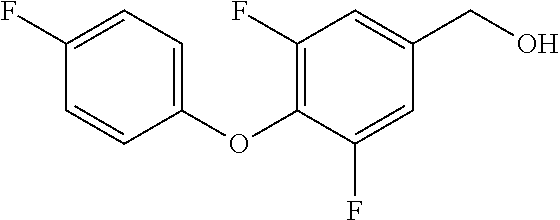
C1(OC2=C(F)C=C(CO)C=C2F)=CC=C(F)C=C1
